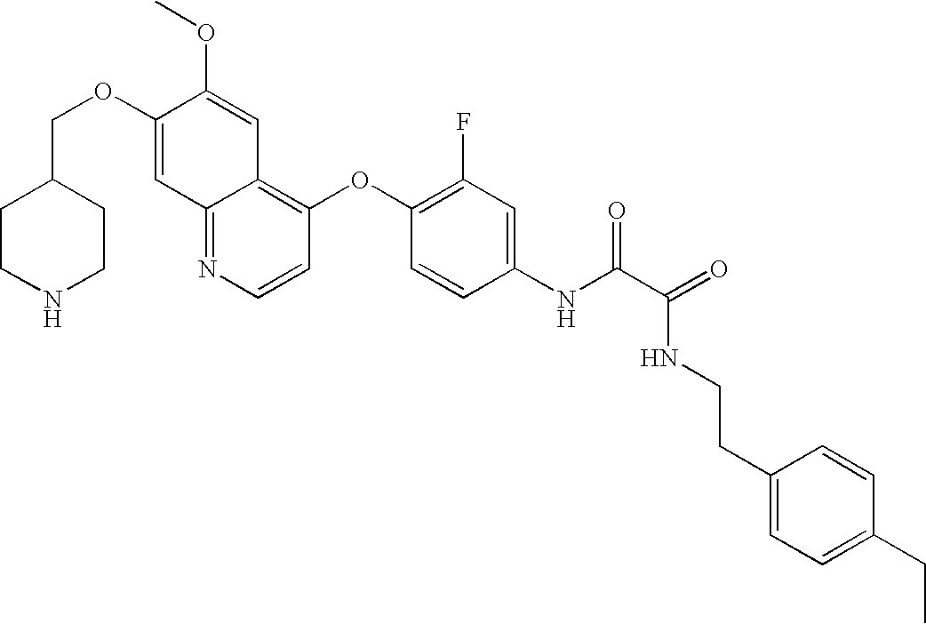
C12=NC=CC(OC3=C(F)C=C(NC(C(=O)NCCC4=CC=C(CC)C=C4)=O)C=C3)=C1C=C(OC)C(OCC1CCNCC1)=C2
